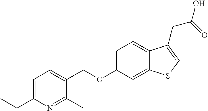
C(OC1=CC=C2C(=C1)SC=C2CC(=O)O)C1=CC=C(CC)N=C1C
